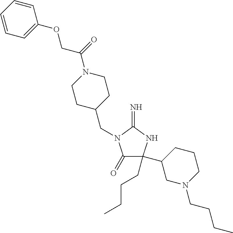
C1(=O)C(C2CN(CCCC)CCC2)(CCCC)NC(=N)N1CC1CCN(C(=O)COC2=CC=CC=C2)CC1
